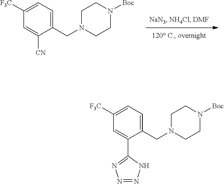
C1=C([CN])C(CN2CCN([Boc])CC2)=CC=C1[F3C].C1=C(C2=NN=NN2)C(CN2CCN([Boc])CC2)=CC=C1[F3C]
